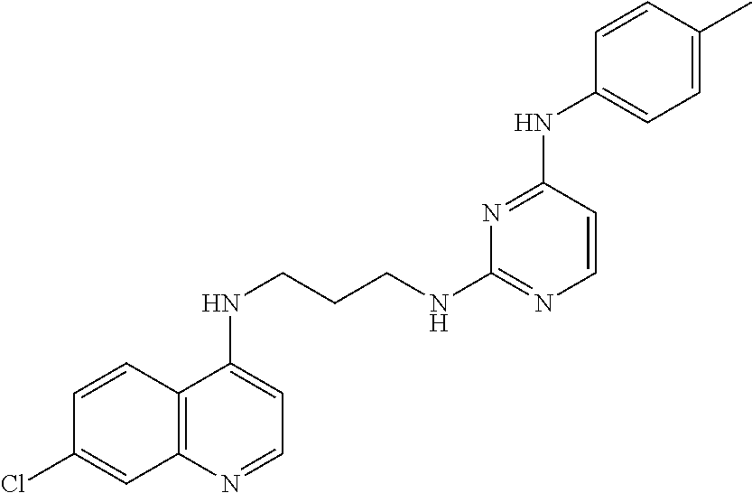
C12=C(N=CC=C1NCCCNC1=NC=CC(NC3=CC=C(C)C=C3)=N1)C=C(Cl)C=C2
